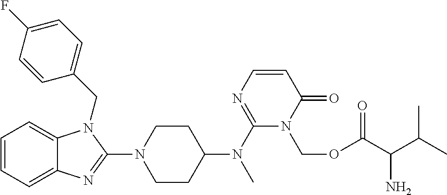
C1=CC=C2C(=C1)N(CC1=CC=C(F)C=C1)C(N1CCC(N(C3=NC=CC(=O)N3COC(C(C(C)C)N)=O)C)CC1)=N2
